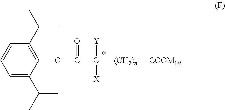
C1=C(C(C)C)C(OC(C([(CH2)n][COOM1/t])([Y])[X])=O)=C(C(C)C)C=C1
